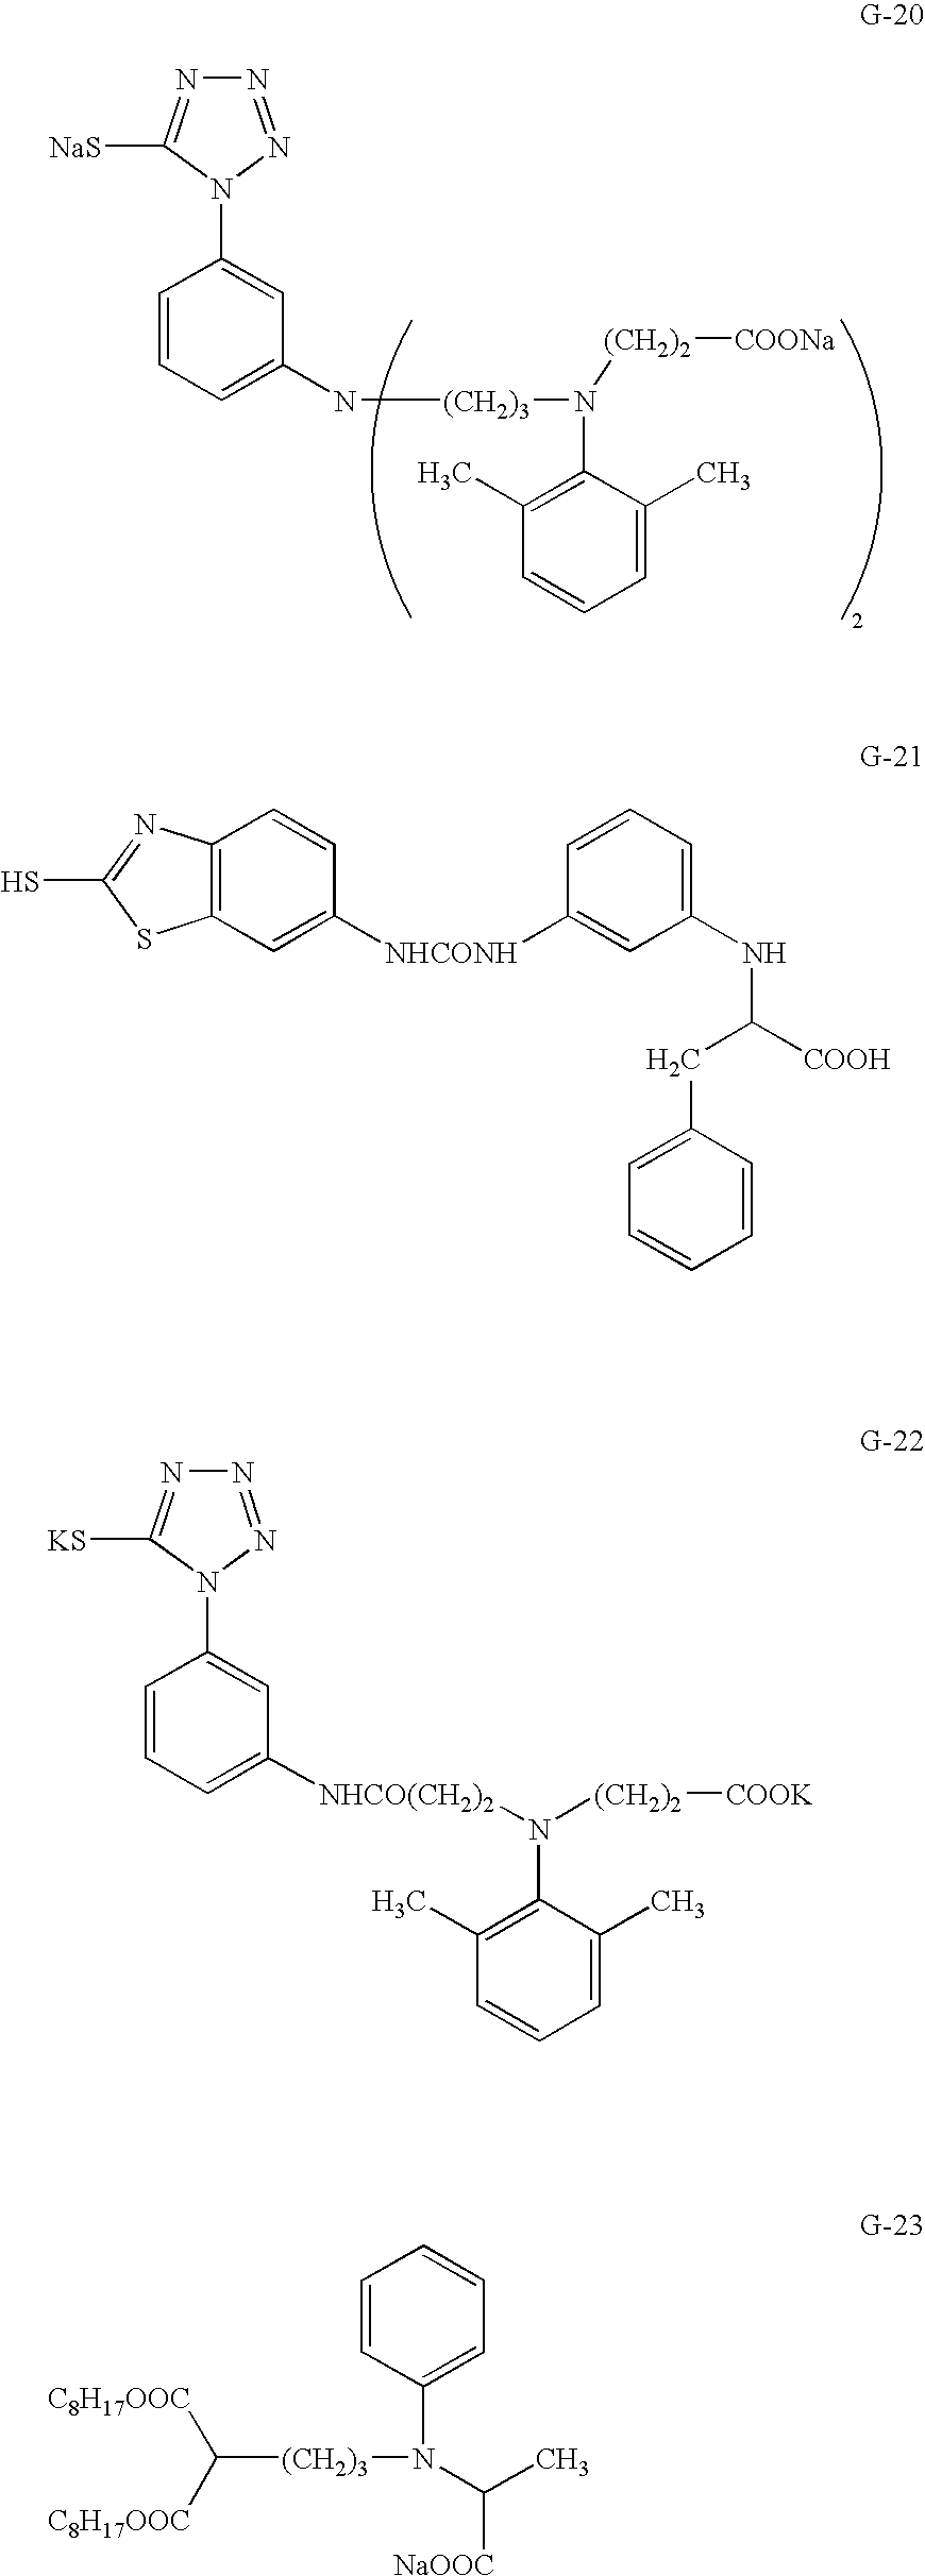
C1=CC=C(N[(CH2)3]N(C2=C(C)C=CC=C2C)[(CH2)2][COONa])C=C1N1N=NN=C1[NaS].C12=C(C=C([NHCONH]C3=CC(NC(CC4=CC=CC=C4)[COOH])=CC=C3)C=C1)SC(S)=N2.C1=CC=C([NHCO(CH2)2]N(C2=C(C)C=CC=C2C)[(CH2)2][COOK])C=C1N1N=NN=C1[KS].C([(CH2)3]N(C([NaOOC])C)C1=CC=CC=C1)([C8H17OOC])[C8H17OOC]
